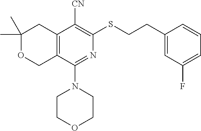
C1(C)(C)OCC2=C(C1)C([CN])=C(SCCC1=CC(F)=CC=C1)N=C2N1CCOCC1
